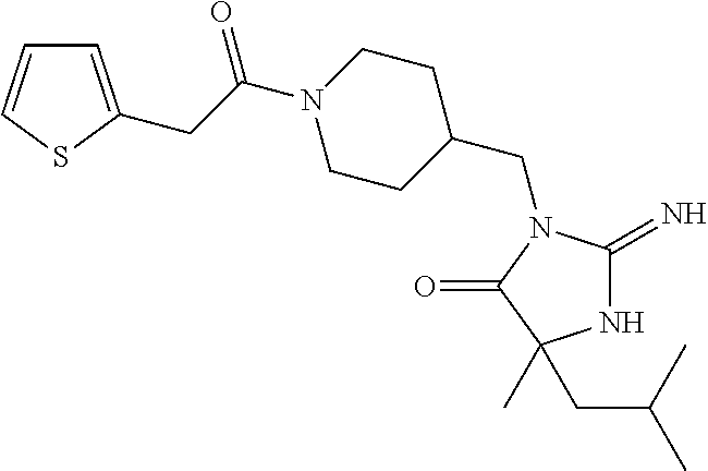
N1C(=N)N(CC2CCN(C(=O)CC3=CC=CS3)CC2)C(=O)C1(CC(C)C)C
